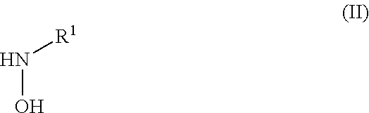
N(O)[R1]
